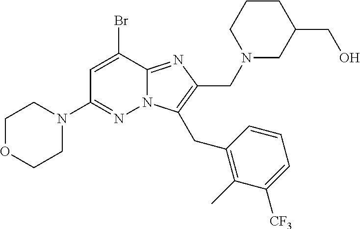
C1OCCN(C2=NN3C(=NC(CN4CC(CO)CCC4)=C3CC3=C(C)C([CF3])=CC=C3)C(Br)=C2)C1
